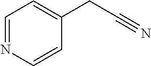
C1=NC=CC(CC#N)=C1
